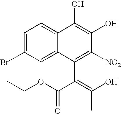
C1=C(Br)C=C2C(=C1)C(O)=C(O)C([NO2])=C2C(=C(O)C)C(OCC)=O
